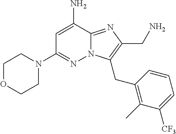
N12C(=NC(CN)=C1CC1=C(C)C([CF3])=CC=C1)C(N)=CC(N1CCOCC1)=N2
